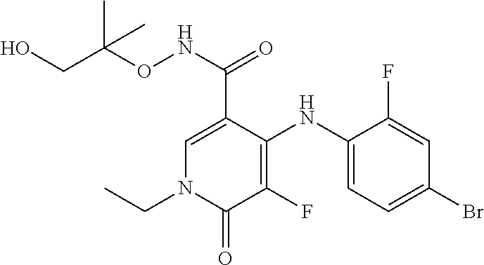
OCC(ONC(=O)C1=CN(CC)C(=O)C(F)=C1NC1=CC=C(Br)C=C1F)(C)C
